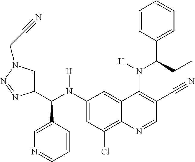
C1(N(C(C2=CN(CC#N)N=N2)C2=CN=CC=C2)[H])=CC(Cl)=C2C(=C1)C(N(C(C1=CC=CC=C1)CC)[H])=C(C#N)C=N2
